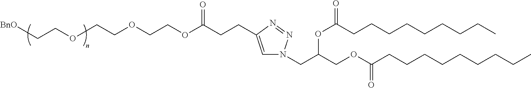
C1=C(CCC(OCCOCCOCC[BnO])=O)N=NN1CC(COC(CCCCCCCCC)=O)OC(CCCCCCCCC)=O
